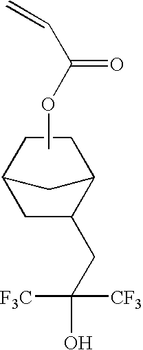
O(C(C=C)=O)C.C1C2CC(CC(O)([F3C])[CF3])C(C1)C2
